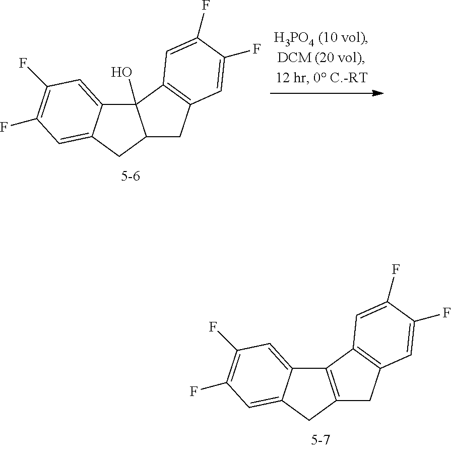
C12=C(CC3=CC(F)=C(F)C=C13)CC1=C2C=C(F)C(F)=C1.C12(O)C3=CC(F)=C(F)C=C3CC1CC1=C2C=C(F)C(F)=C1
